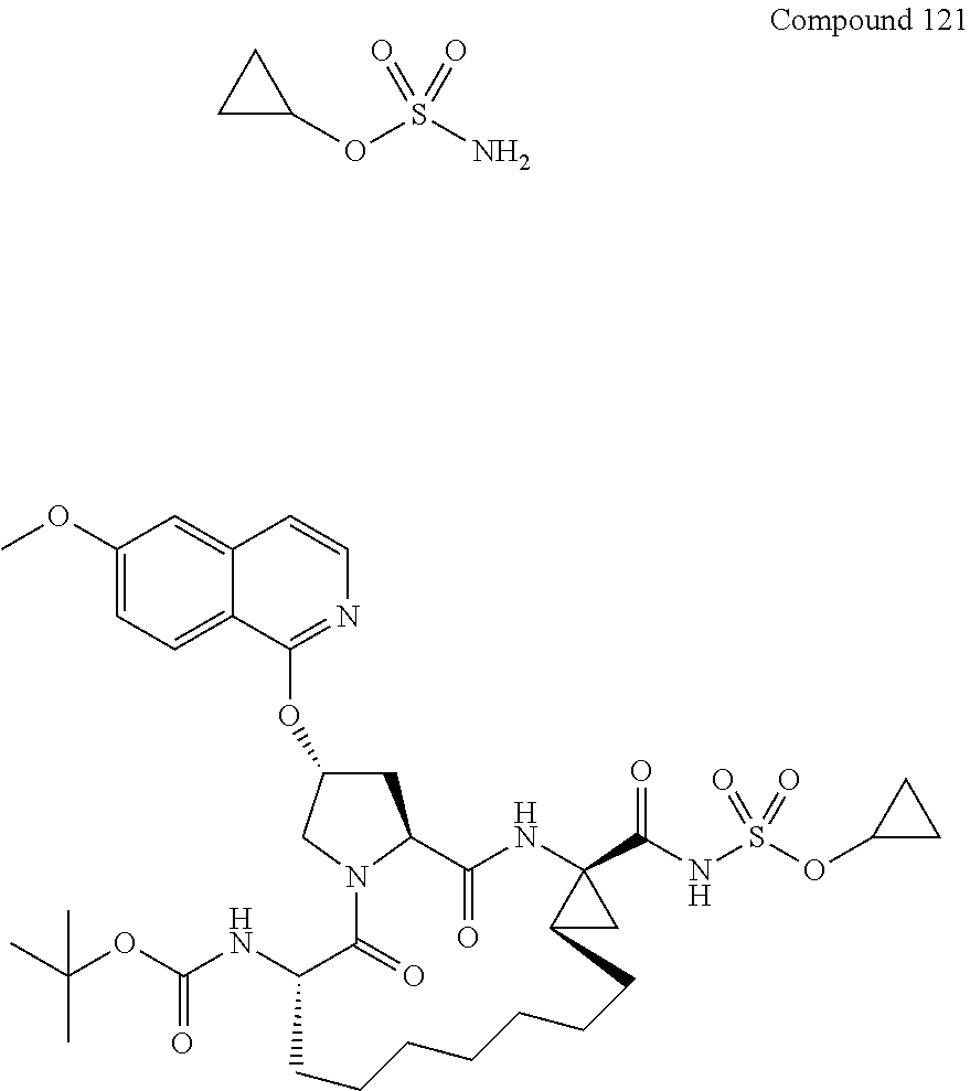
C1C(OS(N)(=O)=O)C1.C1(OC)=CC=C2C(=C1)C=CN=C2OC1CC2C(=O)NC3(C(NS(OC4CC4)(=O)=O)=O)CC3CCCCCCCC(NC(=O)OC(C)(C)C)C(=O)N2C1
